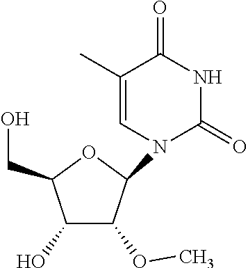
C1(O)C(OC)C(N2C(=O)NC(=O)C(C)=C2)OC1CO
